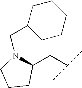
C1(CC(C)C)N(CC2CCCCC2)CCC1
